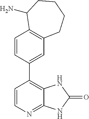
C1=CC(C2=C3C(=NC=C2)NC(=O)N3)=CC2=C1C(N)CCCC2
